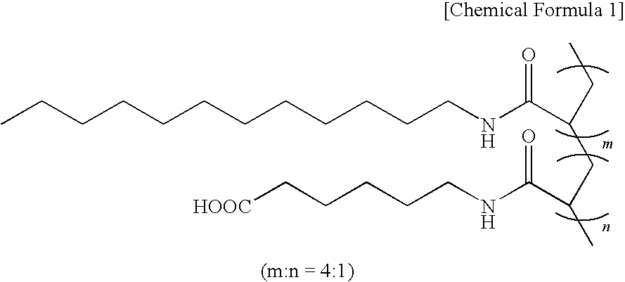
CCCCCCCCCCCCNC(C(CC)CC(C(NCCCCC[HOOC])=O)C)=O
